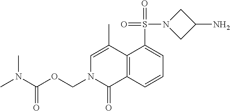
C12=C(C=CC=C1S(=O)(=O)N1CC(N)C1)C(=O)N(COC(N(C)C)=O)C=C2C
